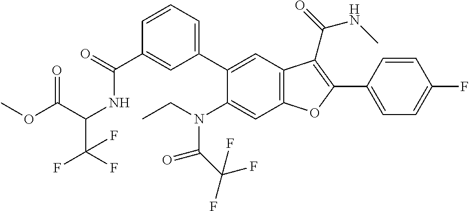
C1=CC=C(C2=CC3=C(C=C2N(C(=O)C(F)(F)F)CC)OC(C2=CC=C(F)C=C2)=C3C(=O)NC)C=C1C(=O)NC(C(F)(F)F)C(OC)=O
